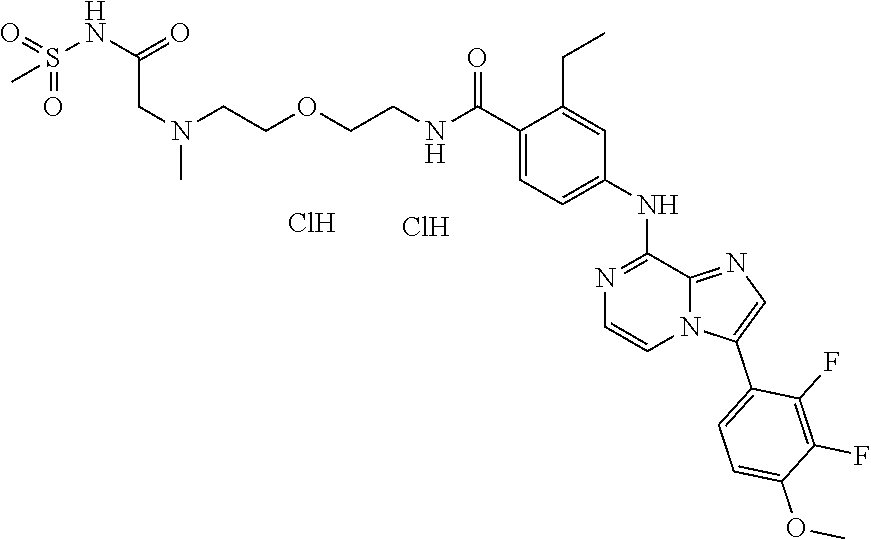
N(C(C1=CC=C(NC2=NC=CN3C2=NC=C3C2=CC=C(OC)C(F)=C2F)C=C1CC)=O)CCOCCN(CC(NS(=O)(=O)C)=O)C.Cl.Cl
